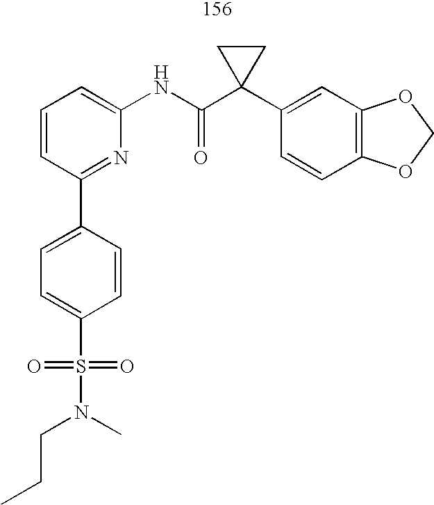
C1=CC=C(NC(C2(C3=CC4=C(C=C3)OCO4)CC2)=O)N=C1C1=CC=C(S(N(C)CCC)(=O)=O)C=C1
